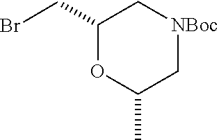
O1C(C)C[NBoc]CC1CBr
